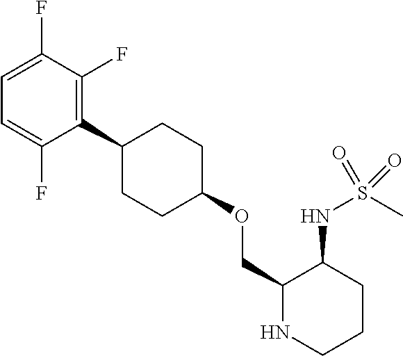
C1(C2CCC(OCC3NCCCC3NS(C)(=O)=O)CC2)=C(F)C(F)=CC=C1F
